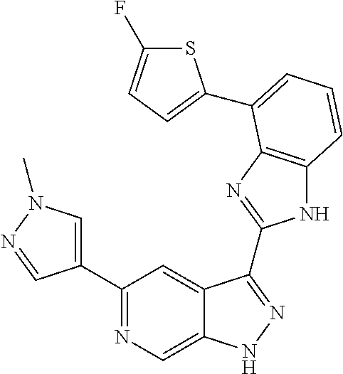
C1(C2=NC=C3C(=C2)C(C2=NC4=C(N2)C=CC=C4C2=CC=C(F)S2)=NN3)=CN(C)N=C1
